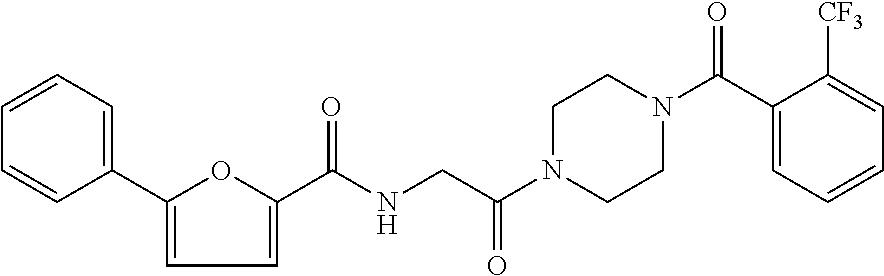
C1(C2=CC=CC=C2)=CC=C(C(NCC(N2CCN(C(C3=CC=CC=C3[CF3])=O)CC2)=O)=O)O1
